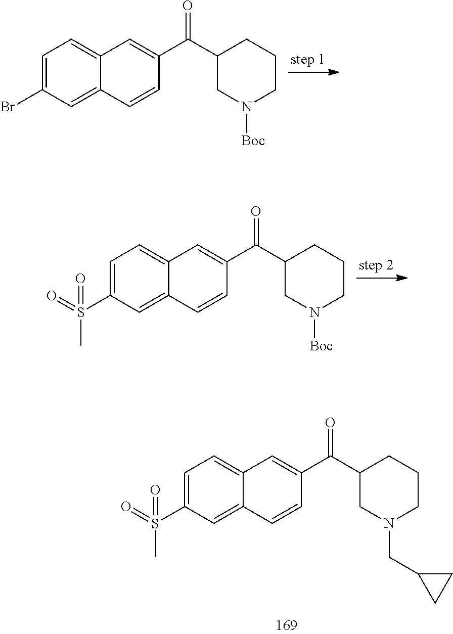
C1(C(C2=CC3=CC=C(Br)C=C3C=C2)=O)CN([Boc])CCC1.C1(C(C2=CC3=CC=C(S(=O)(C)=O)C=C3C=C2)=O)CN([Boc])CCC1.C1(C(C2=CC3=CC=C(S(=O)(C)=O)C=C3C=C2)=O)CN(CC2CC2)CCC1
